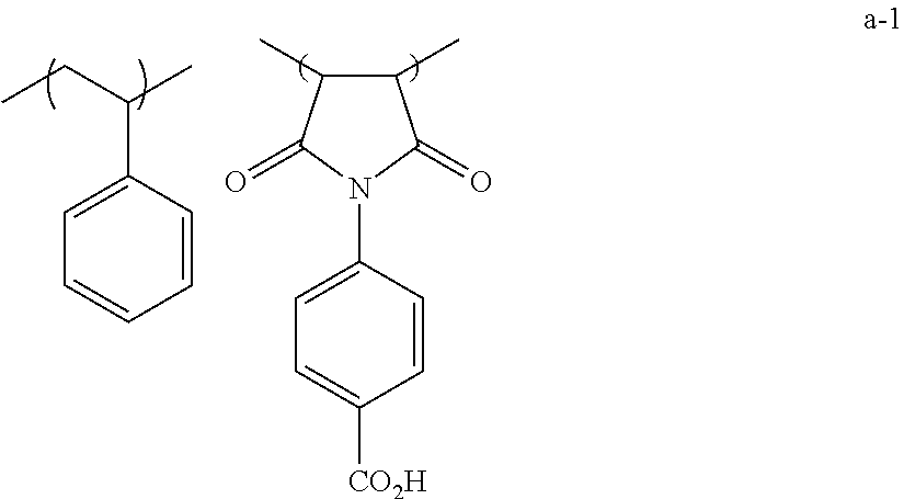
CCC(C)C1=CC=CC=C1.C1(C)C(C)C(=O)N(C2=CC=C([CO2H])C=C2)C1=O
